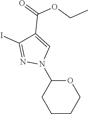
C1(N2C=C(C(=O)OCC)C(I)=N2)OCCCC1
